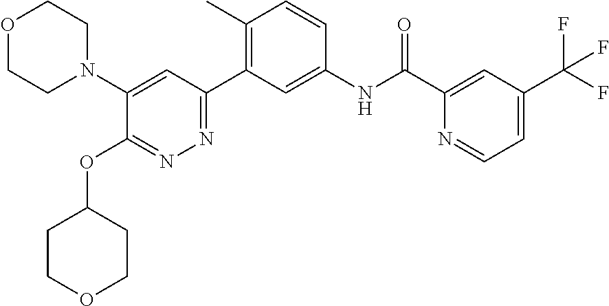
C1(N2CCOCC2)=CC(C2=C(C)C=CC(NC(C3=CC(C(F)(F)F)=CC=N3)=O)=C2)=NN=C1OC1CCOCC1
